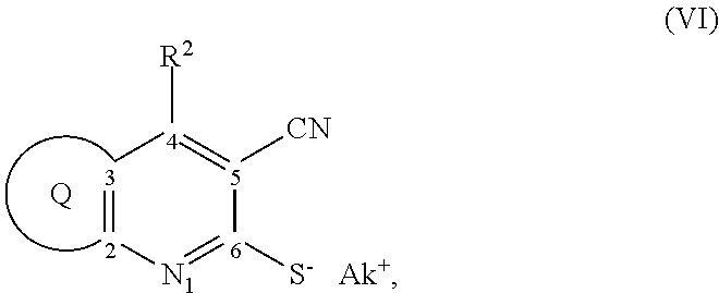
[3]1=[2][N1]=[6]([S-])[5]([CN])=[4]1[R2].[Q]
